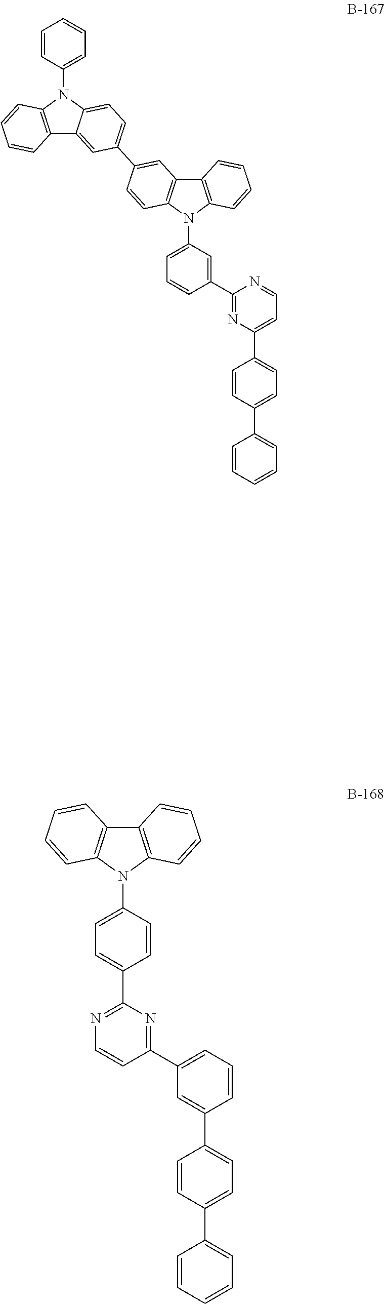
C1=CC=CC=C1C1=CC=C(C2=CC=NC(C3=CC(N4C5=C(C6=C4C=CC(C4=CC=C7N(C8=CC=CC=C8)C8=C(C7=C4)C=CC=C8)=C6)C=CC=C5)=CC=C3)=N2)C=C1.C1=CC=CC=C1C1=CC=C(C2=CC(C3=NC(C4=CC=C(N5C6=C(C=CC=C6)C6=C5C=CC=C6)C=C4)=NC=C3)=CC=C2)C=C1
